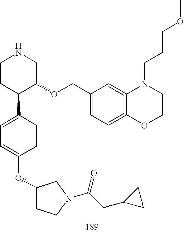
C1CC(C2=CC=C(OC3CCN(C(CC4CC4)=O)C3)C=C2)C(OCC2=CC=C3C(=C2)N(CCCOC)CCO3)CN1
